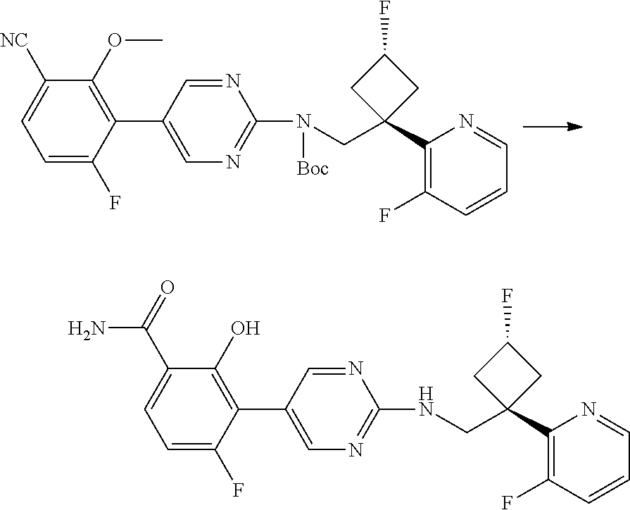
C1=C(C2=C(OC)C([NC])=CC=C2F)C=NC(N(CC2(C3=C(F)C=CC=N3)CC(F)C2)[Boc])=N1.C1=C(C2=C(O)C(C(N)=O)=CC=C2F)C=NC(NCC2(C3=C(F)C=CC=N3)CC(F)C2)=N1
